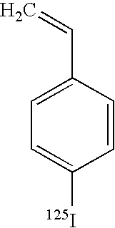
C1=CC(C=C)=CC=C1[125I]
